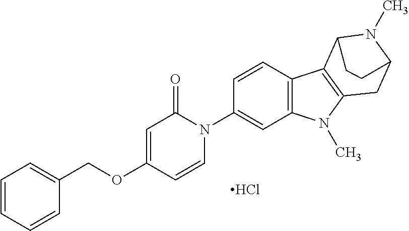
Cl.O(C1=CC(=O)N(C2=CC3=C(C=C2)C2=C(N3C)CC3N(C)C2CC3)C=C1)CC1=CC=CC=C1
